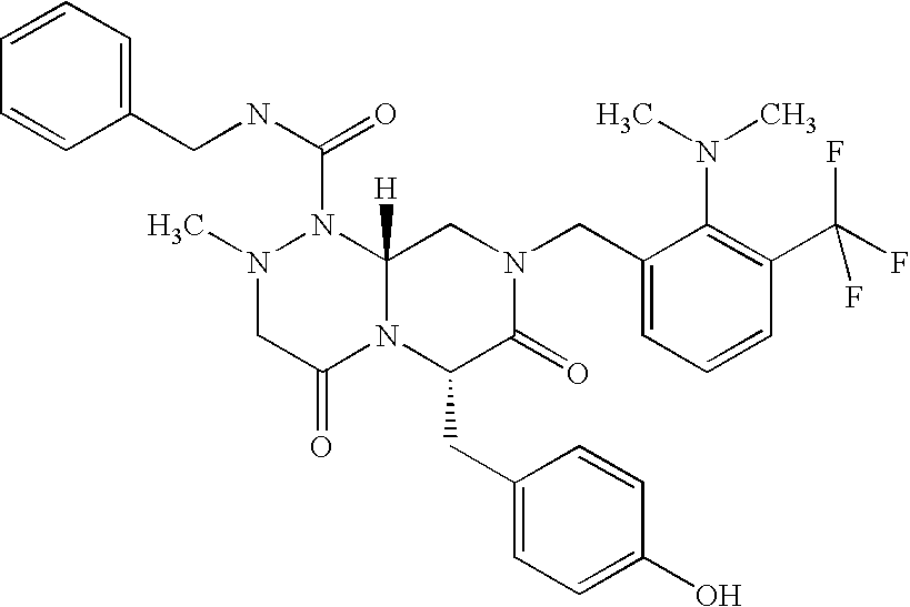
C1(N(C)C)=C(C(F)(F)F)C=CC=C1CN1CC2([H])N(C(NCC3=CC=CC=C3)=O)N(C)CC(=O)N2C(CC2=CC=C(O)C=C2)C1=O
